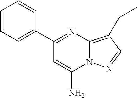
C1(C2=CC=CC=C2)=NC2=C(CC)C=NN2C(N)=C1
